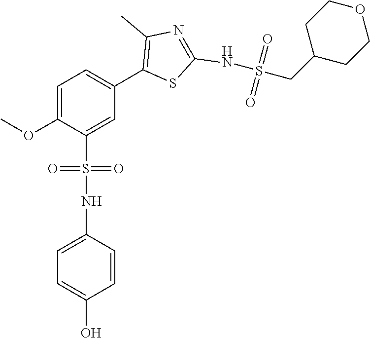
COC1=CC=C(C2=C(C)N=C(NS(CC3CCOCC3)(=O)=O)S2)C=C1S(NC1=CC=C(O)C=C1)(=O)=O
